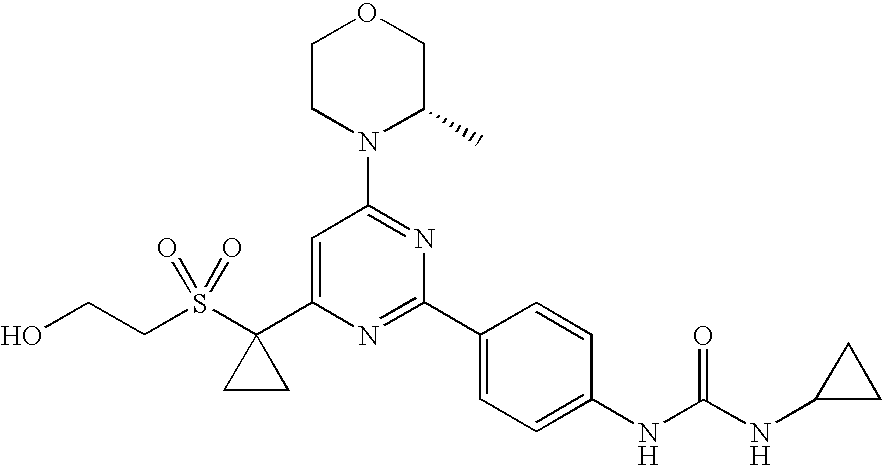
C(S(C1(C2=CC(N3C(C)COCC3)=NC(C3=CC=C(NC(NC4CC4)=O)C=C3)=N2)CC1)(=O)=O)CO
